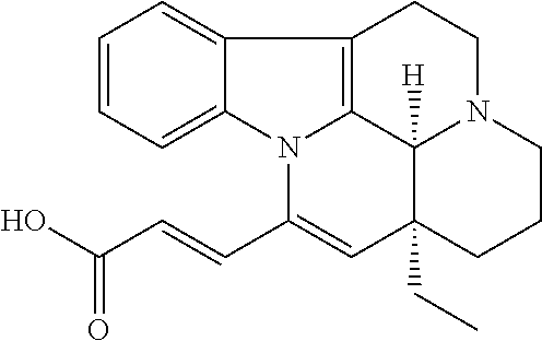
C1=CC=C2C(=C1)C1=C3N2C(C=CC(O)=O)=CC2(CC)C3([H])N(CC1)CCC2
